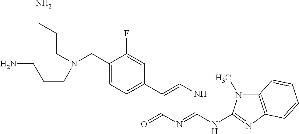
C1(CN(CCCN)CCCN)=CC=C(C2=CNC(NC3=NC4=C(N3C)C=CC=C4)=NC2=O)C=C1F
